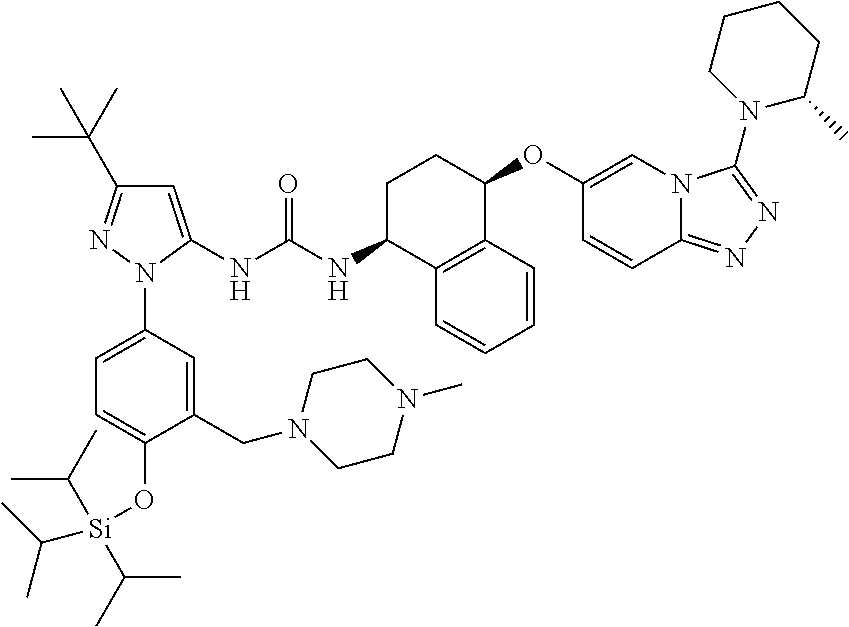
C1(CN2CCN(C)CC2)=CC(N2C(NC(NC3C4=C(C(OC5=CN6C(=NN=C6N6C(C)CCCC6)C=C5)CC3)C=CC=C4)=O)=CC(C(C)(C)C)=N2)=CC=C1O[Si](C(C)C)(C(C)C)C(C)C
